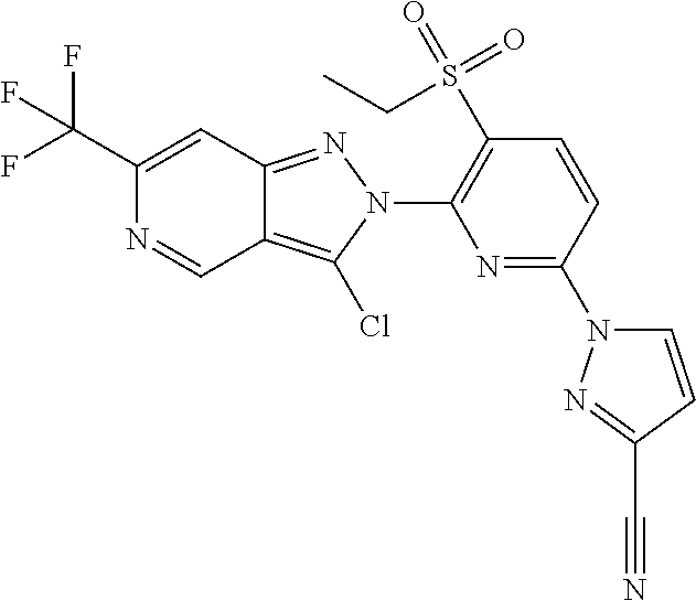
C1(C(F)(F)F)=CC2=NN(C3=C(S(=O)(=O)CC)C=CC(N4C=CC(C#N)=N4)=N3)C(Cl)=C2C=N1
